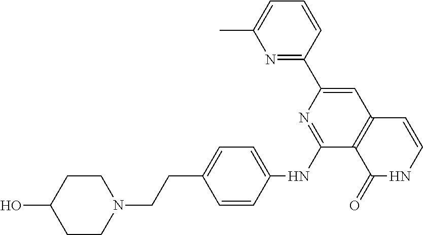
N1(CCC2=CC=C(NC3=NC(C4=NC(C)=CC=C4)=CC4=C3C(=O)NC=C4)C=C2)CCC(O)CC1
